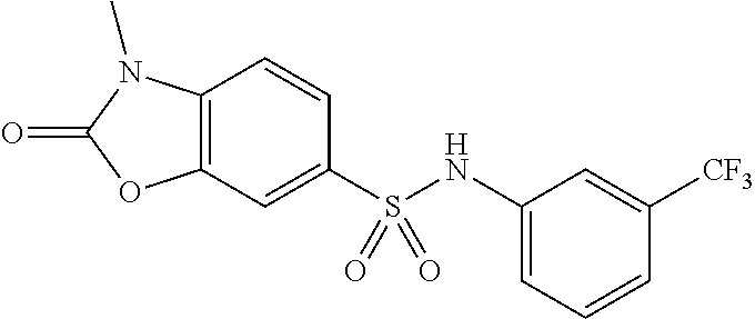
C1=CC2=C(C=C1S(NC1=CC=CC([CF3])=C1)(=O)=O)OC(=O)N2C
